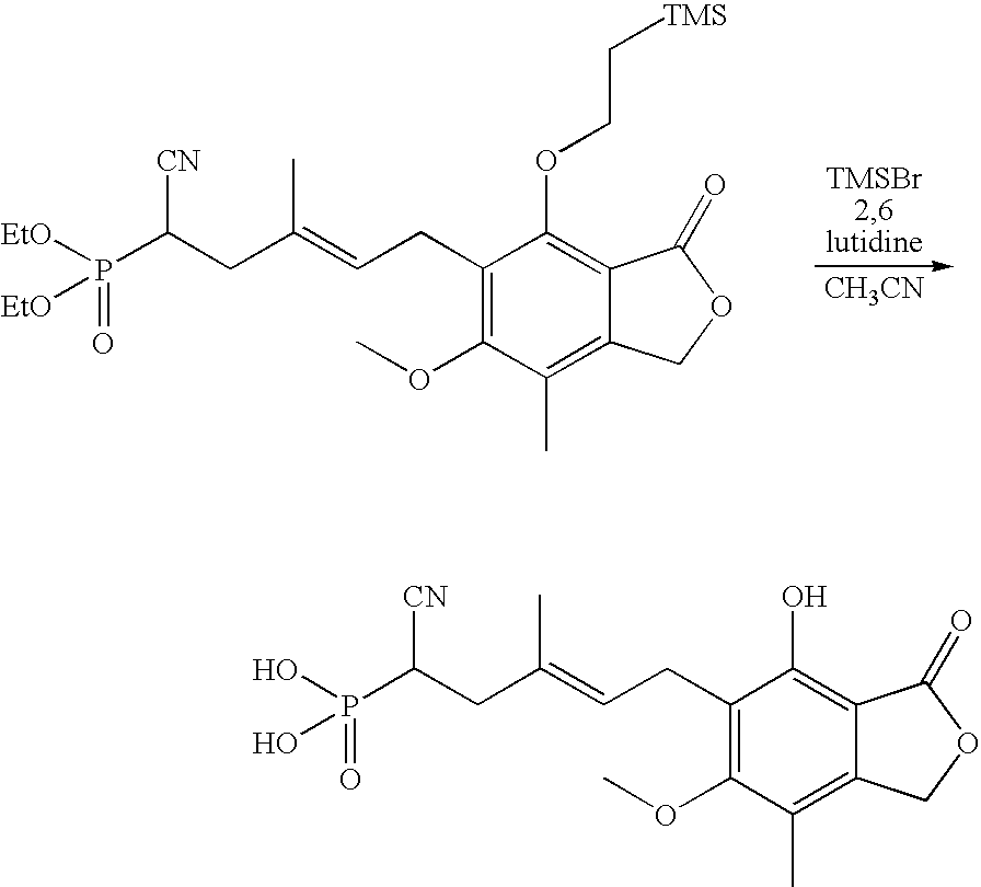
C1(CC=C(CC(P([EtO])([EtO])=O)[CN])C)=C(OC)C(C)=C2C(=C1OCC[TMS])C(=O)OC2.[CH3CN].C1(CC=C(CC(P(O)(O)=O)[CN])C)=C(OC)C(C)=C2C(=C1O)C(=O)OC2
